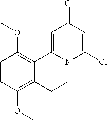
C1=CC(OC)=C2C(=C1OC)C1=CC(=O)C=C(Cl)N1CC2
